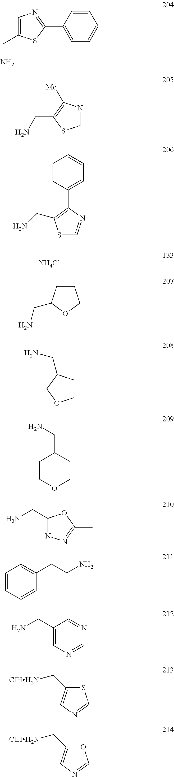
C1=C(CN)SC(C2=CC=CC=C2)=N1.C1=NC([Me])=C(CN)S1.S1C=NC(C2=CC=CC=C2)=C1CN.[NH4Cl].C1CC(CN)OC1.C1CC(CN)CO1.C1COCCC1CN.C1(CN)=NN=C(C)O1.C1=CC=CC(CCN)=C1.NCC1=CN=CN=C1.S1C(C[CIHH2N])=CN=C1.O1C(C[CIHH2N])=CN=C1
